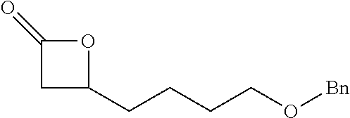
C1C(CCCCO[Bn])OC1=O
